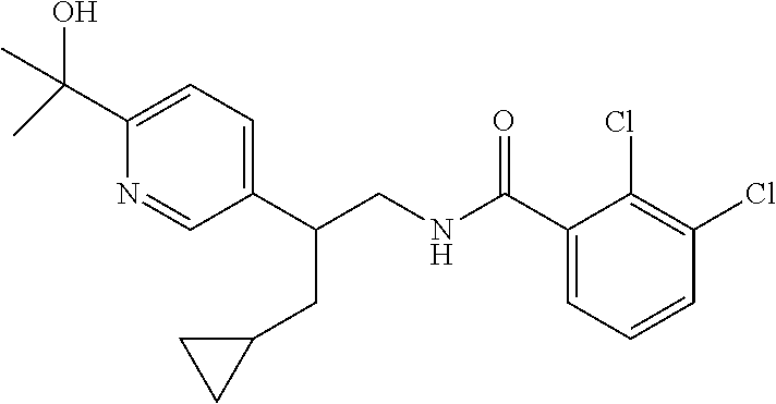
C1(C(O)(C)C)=CC=C(C(CNC(C2=CC=CC(Cl)=C2Cl)=O)CC2CC2)C=N1
